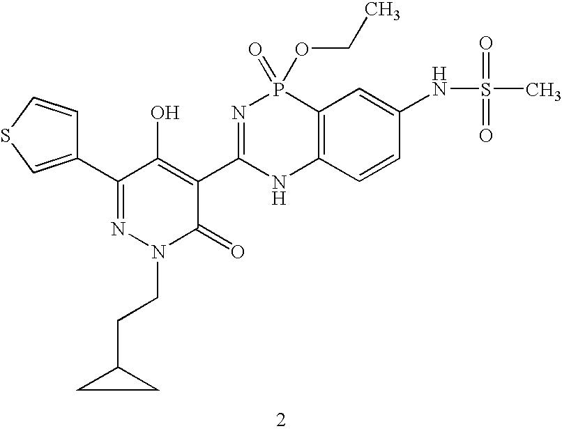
C1(C2=NN(CCC3CC3)C(=O)C(C3=NP(=O)(OCC)C4=C(N3)C=CC(NS(=O)(=O)C)=C4)=C2O)=CSC=C1
